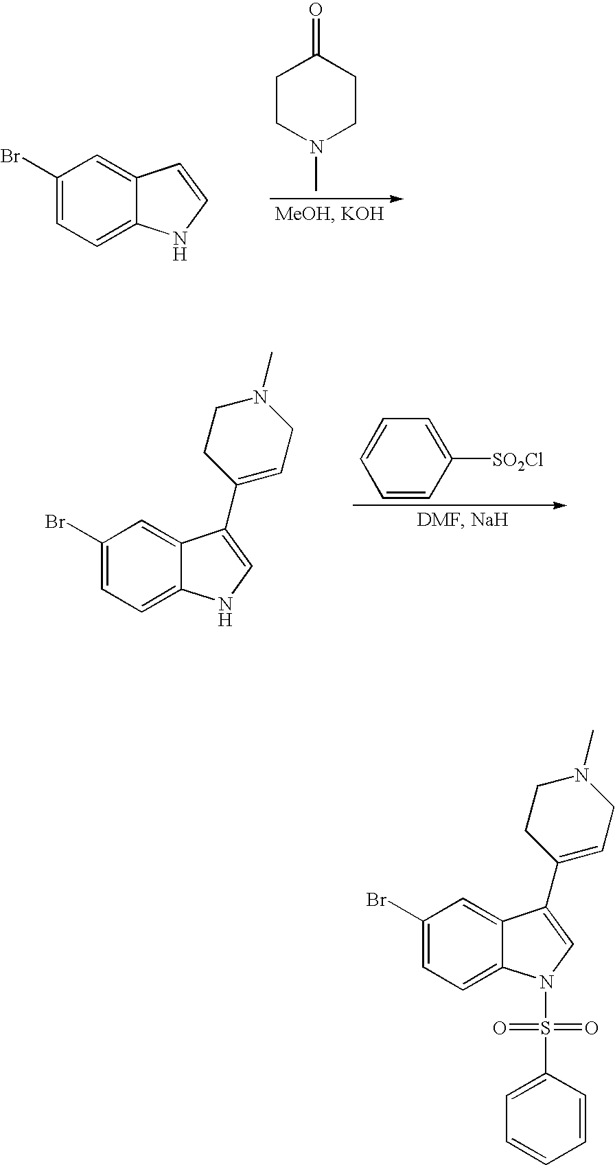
C1(=O)CCN(C)CC1.C1(Br)=CC=C2C(=C1)C=CN2.C1=CC([SO2Cl])=CC=C1.C1(Br)=CC=C2C(=C1)C(C1=CCN(C)CC1)=CN2.C1(Br)=CC=C2C(=C1)C(C1=CCN(C)CC1)=CN2S(C1=CC=CC=C1)(=O)=O
